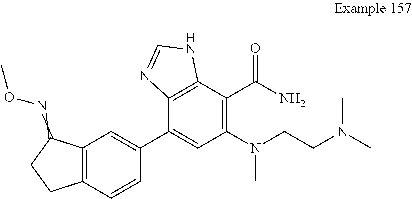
C12=C(C=CC(C3=CC(N(CCN(C)C)C)=C(C(N)=O)C4=C3N=CN4)=C1)CCC2=NOC
